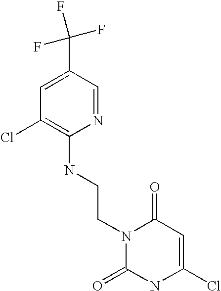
C1=C(C(F)(F)F)C=NC(NCCN2C(=O)NC(Cl)=CC2=O)=C1Cl
